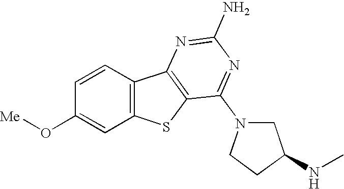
C12=C(C3=C(S1)C(N1CC(NC)CC1)=NC(N)=N3)C=CC(O[Me])=C2
